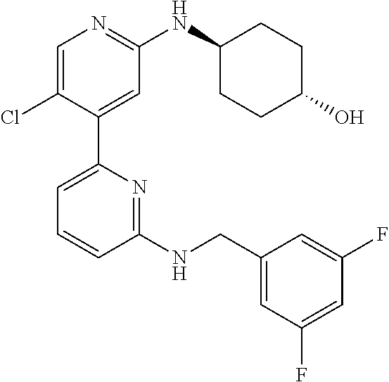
C1=C(Cl)C(C2=CC=CC(NCC3=CC(F)=CC(F)=C3)=N2)=CC(NC2CCC(O)CC2)=N1
